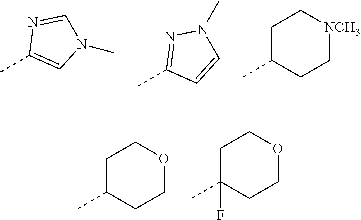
CC1=CN(C)C=N1.CC1=NN(C)C=C1.CC1CC[NCH3]CC1.CC1CCOCC1.CC1(F)CCOCC1
